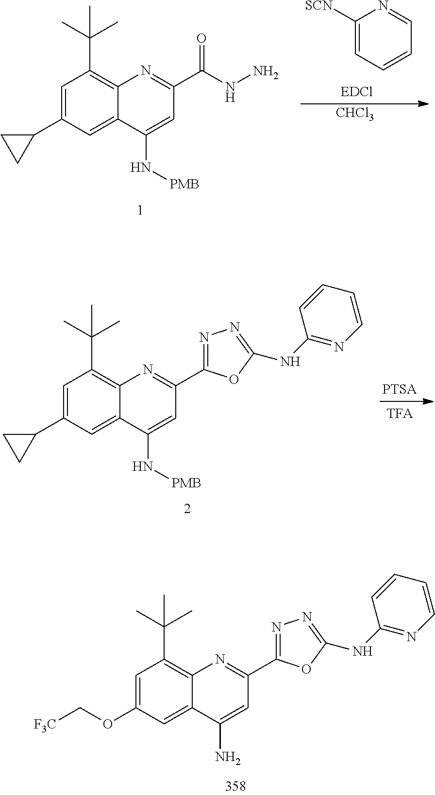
C1=C(OC[F3C])C=C2C(=C1C(C)(C)C)N=C(C1=NN=C(NC3=NC=CC=C3)O1)C=C2N.C1=C(C2CC2)C=C2C(=C1C(C)(C)C)N=C(C(NN)=O)C=C2N[PMB].C1([SCN])=CC=CC=N1.[CHCl3].C1=C(C2CC2)C=C2C(=C1C(C)(C)C)N=C(C1=NN=C(NC3=NC=CC=C3)O1)C=C2N[PMB]
